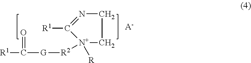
O=C([R1])[G][R2][N+]1([R])CCN=C1[R1].[A-]
